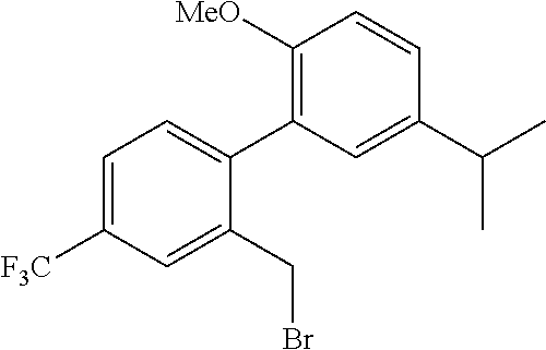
C1(CBr)=CC([F3C])=CC=C1C1=C([MeO])C=CC(C(C)C)=C1
